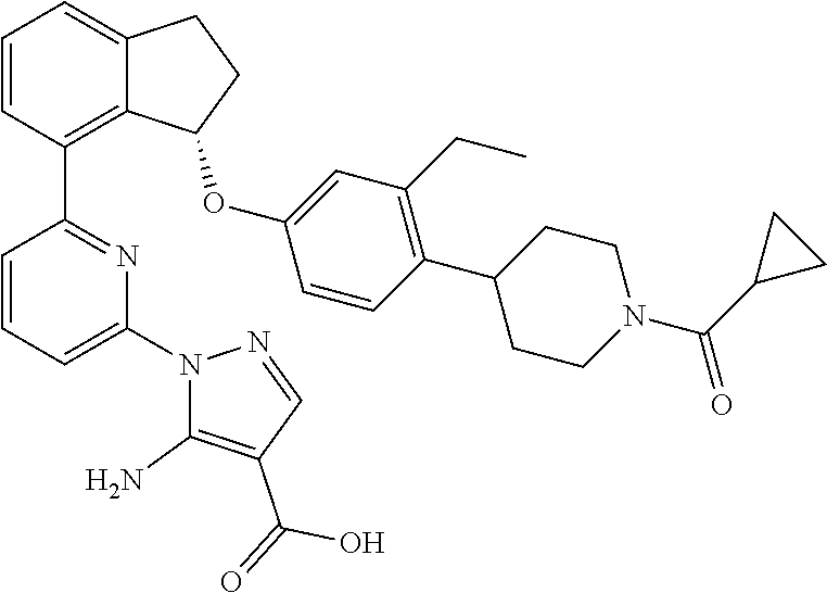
C1=CC(C2=NC(N3C(N)=C(C(=O)O)C=N3)=CC=C2)=C2C(=C1)CCC2OC1=CC(CC)=C(C2CCN(C(C3CC3)=O)CC2)C=C1
